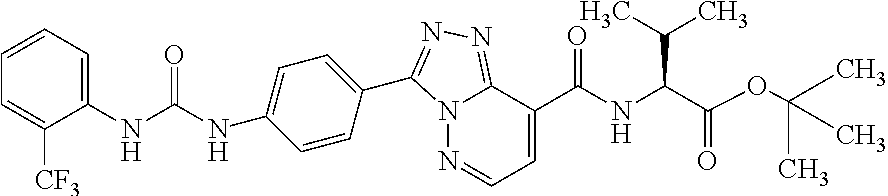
C1=C([CF3])C(NC(=O)NC2=CC=C(C3=NN=C4N3N=CC=C4C(=O)NC(C(=O)OC(C)(C)C)C(C)C)C=C2)=CC=C1
